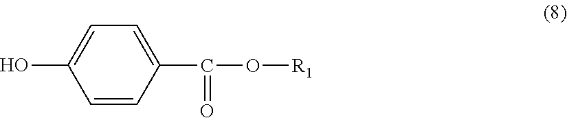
C1(O)=CC=C(C(O[R1])=O)C=C1
